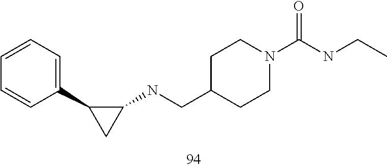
C1(C2CC2NCC2CCN(C(NCC)=O)CC2)=CC=CC=C1
